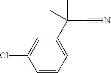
C1=CC=C(C(C#N)(C)C)C=C1Cl
